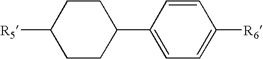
C1([R5])CCC(C2=CC=C([R6])C=C2)CC1
